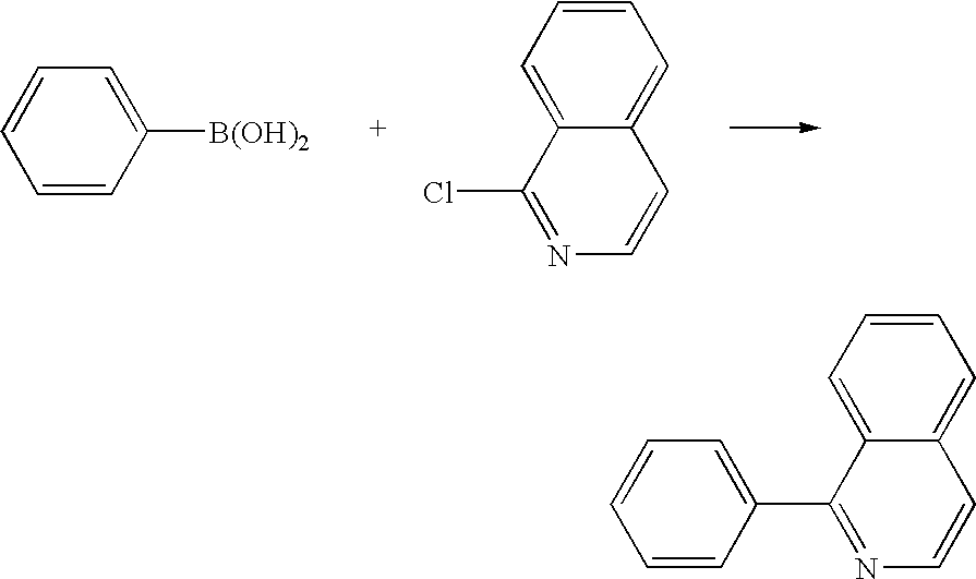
C1=CC([B(OH)2])=CC=C1.C1=CC=C2C(=C1)C=CN=C2Cl.C1=CC=C2C(=C1)C=CN=C2C1=CC=CC=C1
